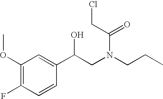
C1(OC)=C(F)C=CC(C(CN(CCC)C(CCl)=O)O)=C1
